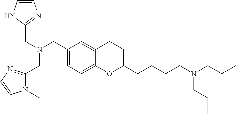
C(N(CC1=CC=C2C(=C1)CCC(CCCCN(CCC)CCC)O2)CC1=NC=CN1)C1=NC=CN1C
